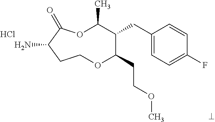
NC1C(=O)OC(C)C(CC2=CC=C(F)C=C2)C(CCOC)OCC1.Cl
